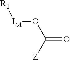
[R1][LA]OC(=O)[Z]
